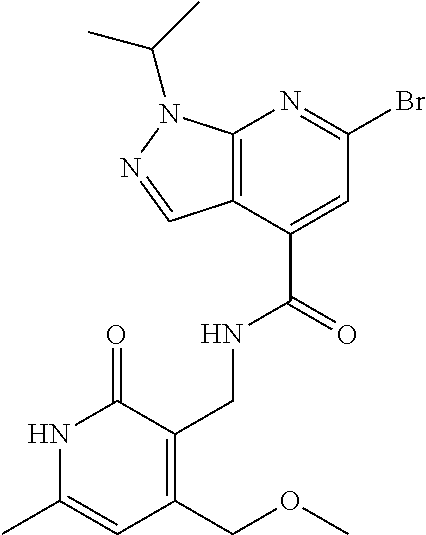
C12=C(C(C(NCC3=C(COC)C=C(C)NC3=O)=O)=CC(Br)=N1)C=NN2C(C)C
